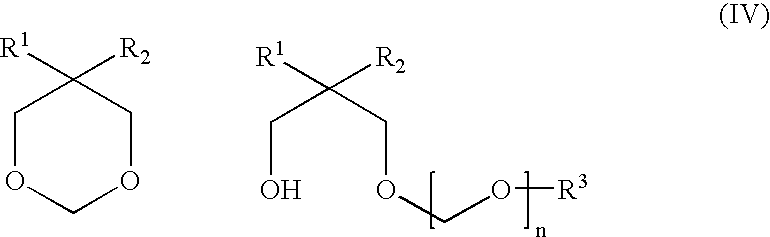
C1OCOCC1([R2])[R1].C(O)C(COCO[R3])([R2])[R1]
